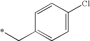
C1=CC(Cl)=CC=C1C*
